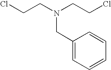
ClCCN(CCCl)CC1=CC=CC=C1
